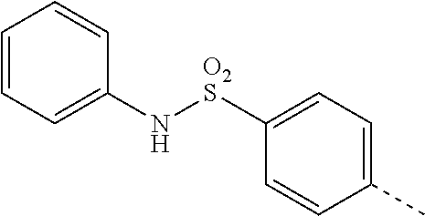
C1=CC=C(N[O2S]C2=CC=C(C)C=C2)C=C1
